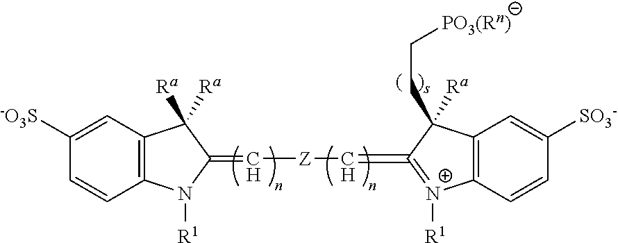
C1([-O3S])=CC2=C(C=C1)N([R1])C(=C[Z]C=C1=[N+]([R1])C3=C(C1(CC[PO3(Rn)])[Ra])C=C([SO3-])C=C3)C2([Ra])[Ra]
